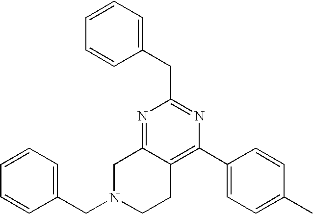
N1=C2C(=C(C3=CC=C(C)C=C3)N=C1CC1=CC=CC=C1)CCN(CC1=CC=CC=C1)C2
